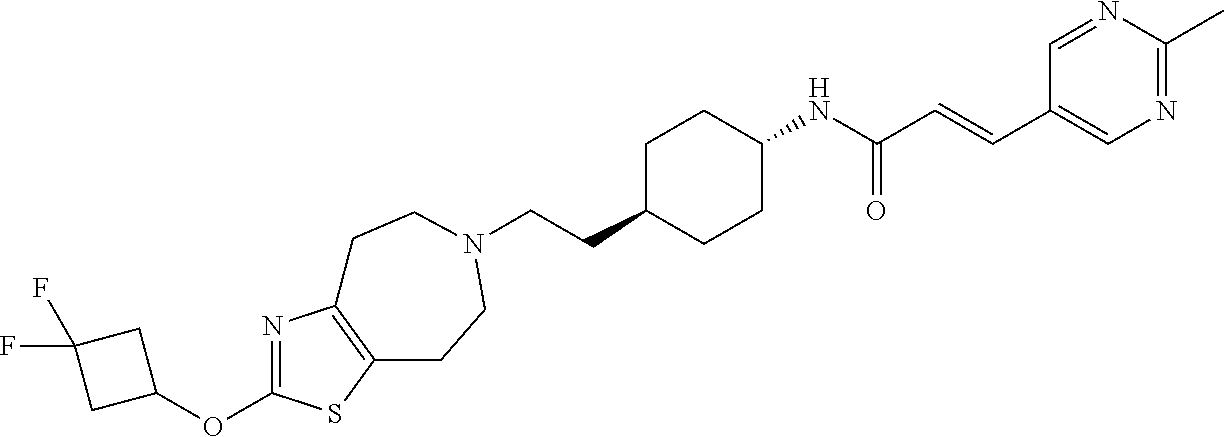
N1=C(OC2CC(F)(F)C2)SC2=C1CCN(CCC1CCC(NC(C=CC3=CN=C(C)N=C3)=O)CC1)CC2
